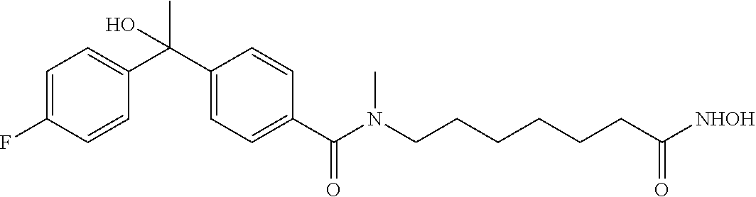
C1(F)=CC=C(C(C2=CC=C(C(N(CCCCCCC([NHOH])=O)C)=O)C=C2)(C)O)C=C1
